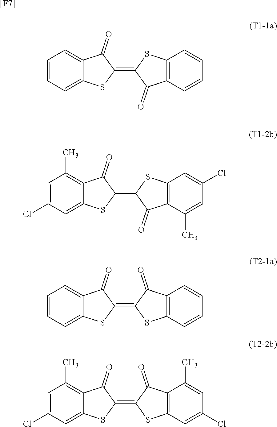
C1=CC=C2C(=C1)C(=O)C(=C1C(=O)C3=C(S1)C=CC=C3)S2.[[F7]].C1=C(Cl)C=C2C(=C1C)C(=O)C(=C1C(=O)C3=C(S1)C=C(Cl)C=C3C)S2.C1=CC=C2C(=C1)C(=O)C(=C1SC3=C(C1=O)C=CC=C3)S2.C1=C(Cl)C=C2C(=C1C)C(=O)C(=C1SC3=C(C1=O)C(C)=CC(Cl)=C3)S2
